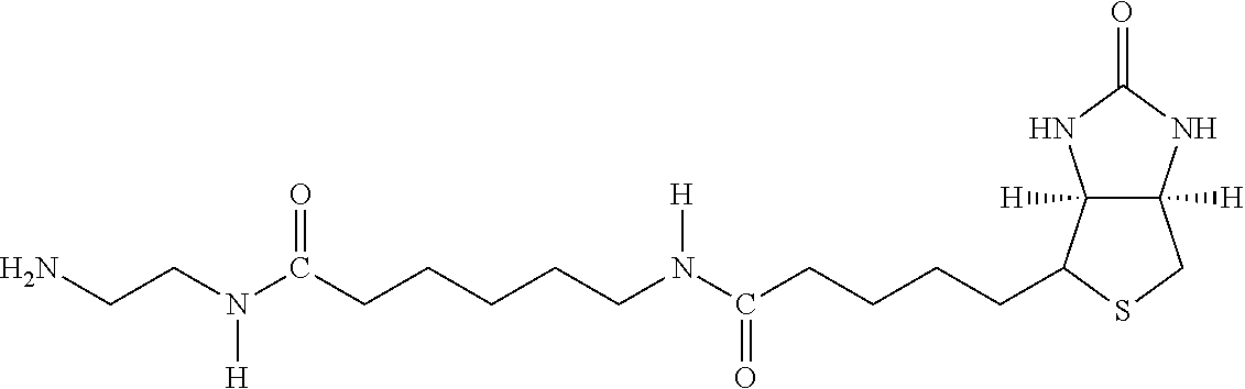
C12([H])C([H])(C(CCCCC(=O)N([H])CCCCCC(N(CCN)[H])=O)SC1)NC(=O)N2
